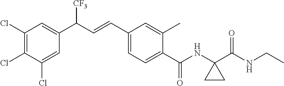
C1(Cl)=C(Cl)C(Cl)=CC(C(C=CC2=CC=C(C(NC3(C(NCC)=O)CC3)=O)C(C)=C2)[CF3])=C1
